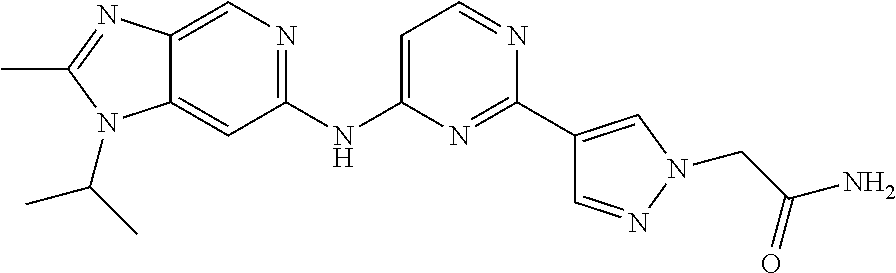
C1(NC2=CC=NC(C3=CN(CC(N)=O)N=C3)=N2)=NC=C2C(=C1)N(C(C)C)C(C)=N2
